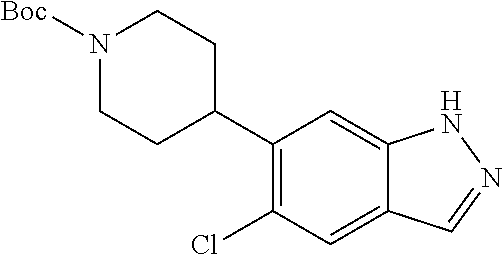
C1(C2CCN([Boc])CC2)=C(Cl)C=C2C(=C1)NN=C2
